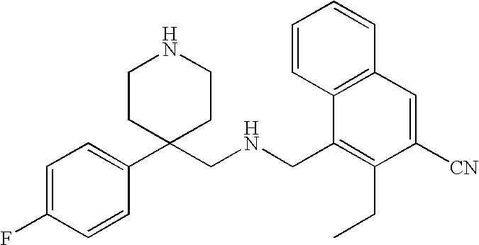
C1(C2(CNCC3=C(CC)C([CN])=CC4=C3C=CC=C4)CCNCC2)=CC=C(F)C=C1
